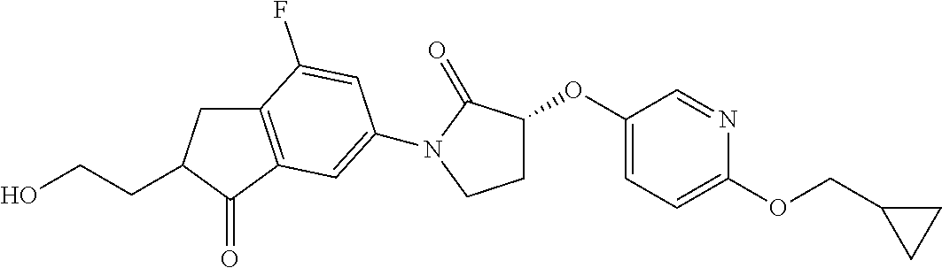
C12=C(C(=O)C(CCO)C1)C=C(N1C(=O)C(OC3=CC=C(OCC4CC4)N=C3)CC1)C=C2F
